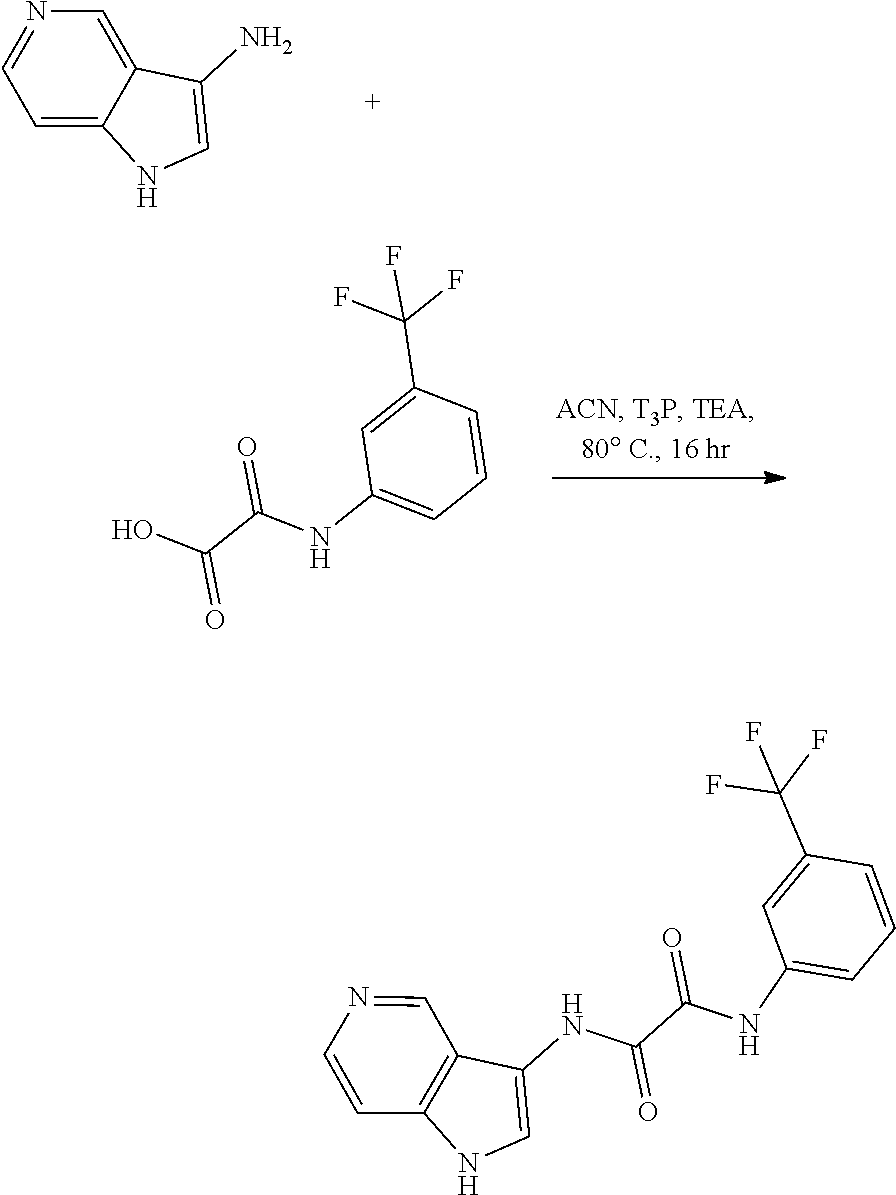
C1(N)=CNC2=CC=NC=C12.C1(C(F)(F)F)=CC(NC(C(O)=O)=O)=CC=C1.C1(C(F)(F)F)=CC(NC(C(NC2=CNC3=C2C=NC=C3)=O)=O)=CC=C1
